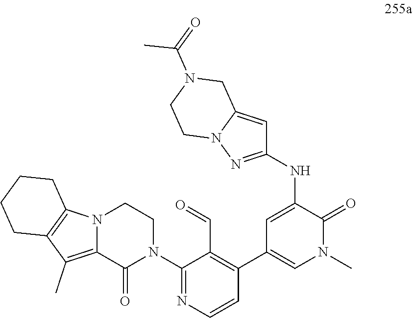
N(C1=CC(C2=C(C=O)C(N3CCN4C(=C(C)C5=C4CCCC5)C3=O)=NC=C2)=CN(C)C1=O)C1=NN2C(=C1)CN(C(=O)C)CC2
